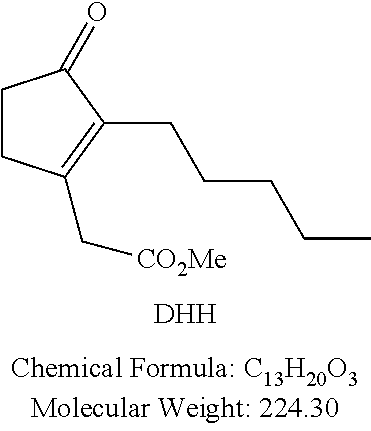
C1CC(C[CO2Me])=C(CCCCC)C1=O.[DHH]
